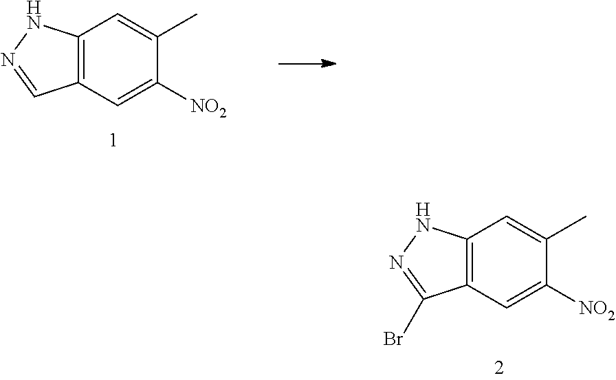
C12=C(C=C([NO2])C(C)=C1)C(Br)=NN2.C12=C(C=C([NO2])C(C)=C1)C=NN2
